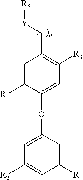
C1=C([R4])C(OC2=CC([R2])=CC([R1])=C2)=CC([R3])=C1C[Y][R5]
